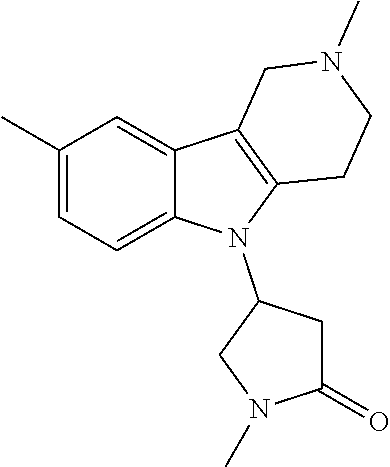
C1(C)=CC=C2C(=C1)C1=C(N2C2CC(=O)N(C)C2)CCN(C)C1
